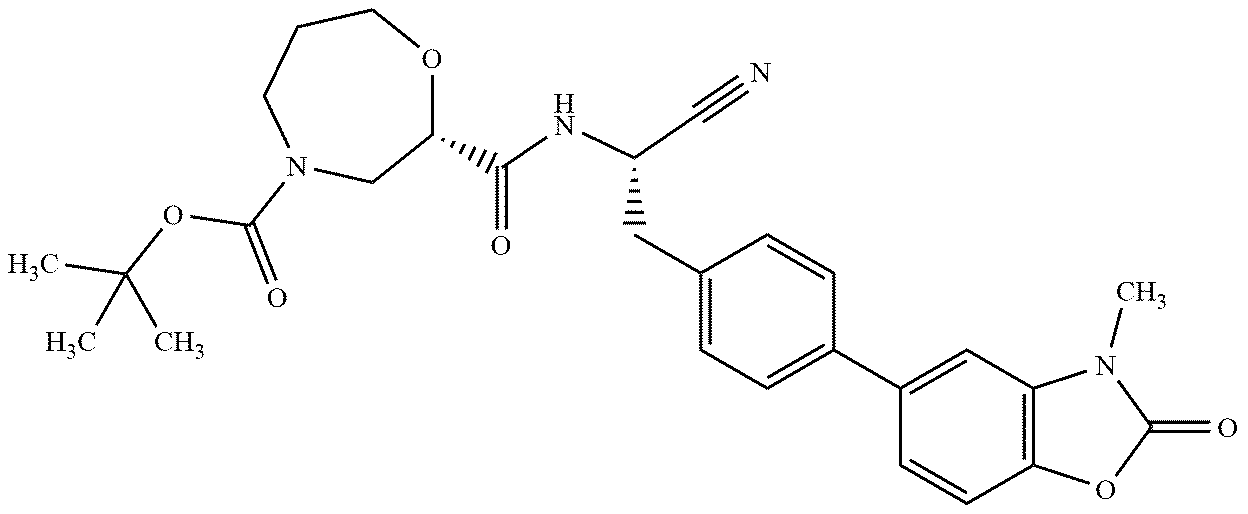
O1C(C(NC(C#N)CC2=CC=C(C3=CC4=C(C=C3)OC(=O)N4C)C=C2)=O)CN(C(=O)OC(C)(C)C)CCC1
